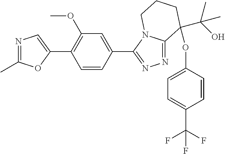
N1=C(C)OC(C2=C(OC)C=C(C3=NN=C4N3CCCC4(OC3=CC=C(C(F)(F)F)C=C3)C(O)(C)C)C=C2)=C1
